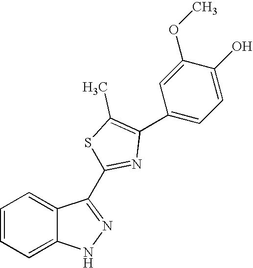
C1=CC=C2C(=C1)NN=C2C1=NC(C2=CC=C(O)C(OC)=C2)=C(C)S1
